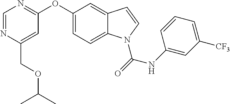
C(C1=CC(OC2=CC=C3C(=C2)C=CN3C(=O)NC2=CC([CF3])=CC=C2)=NC=N1)OC(C)C
